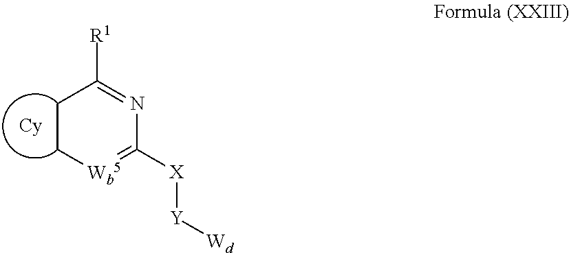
C1C[Wb5]=C([X][Y][Wd])N=C1[R1]
